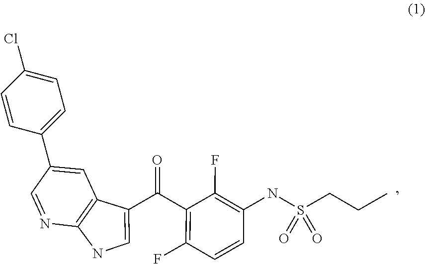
C1=CC(NS(CCC)(=O)=O)=C(F)C(C(=O)C2=CNC3=C2C=C(C2=CC=C(Cl)C=C2)C=N3)=C1F
